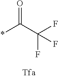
O=C(C(F)(F)F)*
